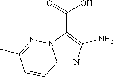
OC(=O)C1=C(N)N=C2N1N=C(C)C=C2
